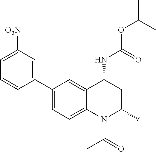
C(OC(C)C)(=O)NC1CC(C)N(C(C)=O)C2=CC=C(C3=CC([O2N])=CC=C3)C=C12
